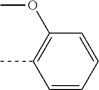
C1=CC=CC(OC)=C1C
